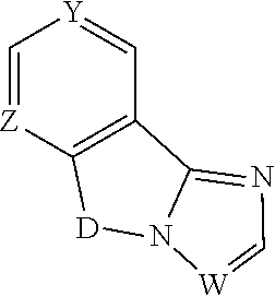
C1=[Z]C2=C(C=[Y]1)C1=NC=[W]N1[D]2
